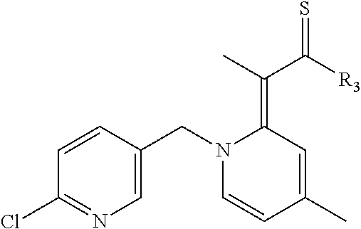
C1=CC(CN2C=CC(C)=CC2=C(C([R3])=S)C)=CN=C1Cl
